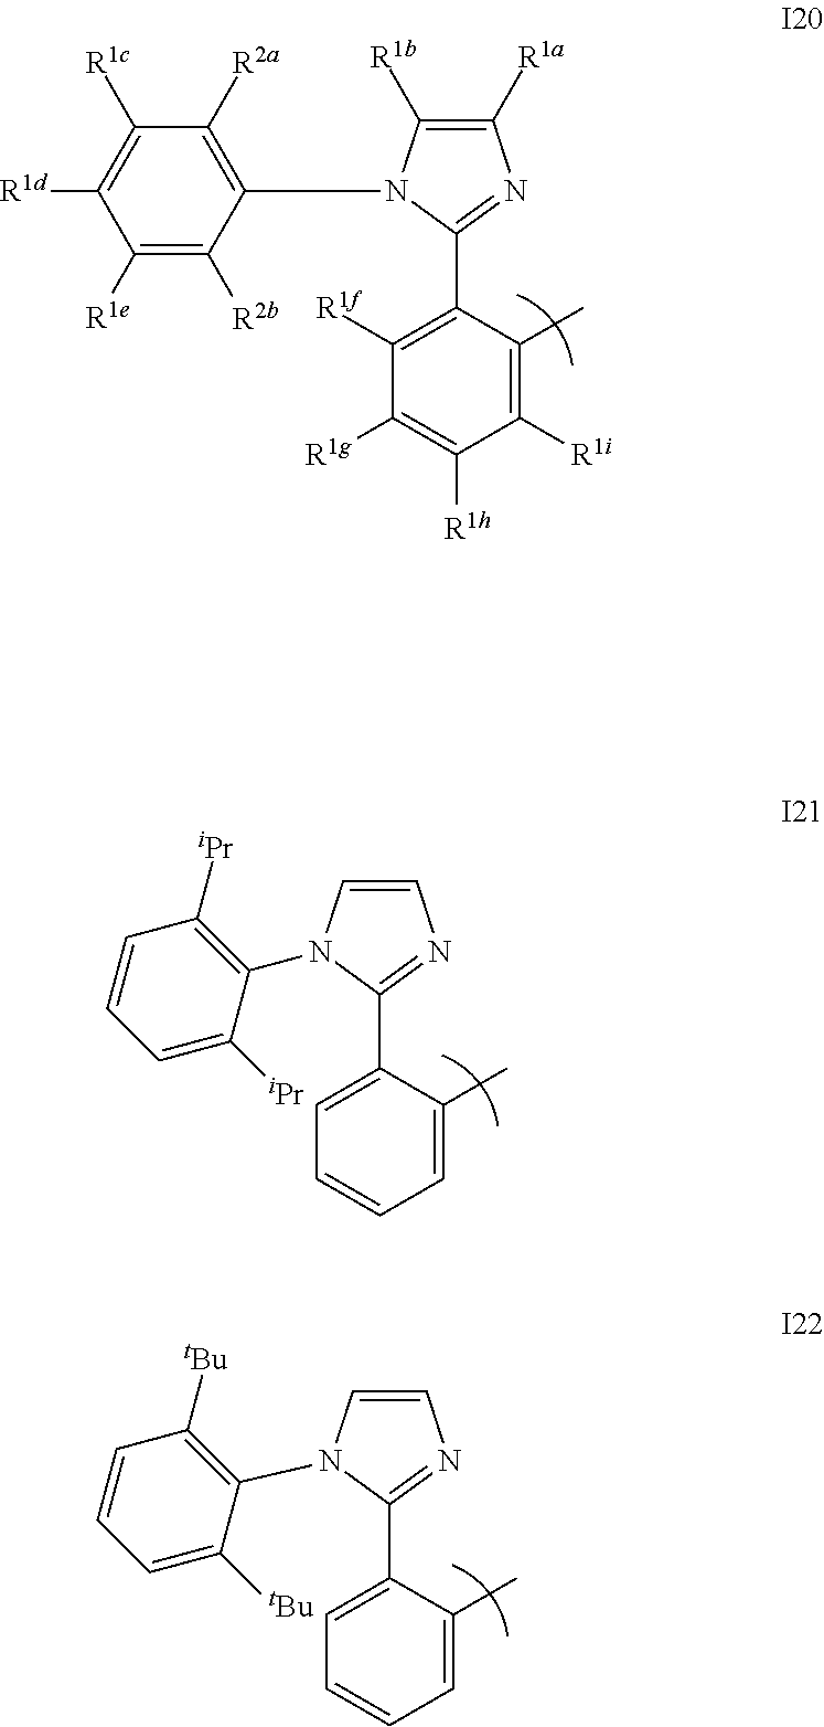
C1([R1e])=C([R2b])C(N2C([R1b])=C([R1a])N=C2C2=C([R1f])C([R1g])=C([R1h])C([R1i])=C2C)=C([R2a])C([R1c])=C1[R1d].C1=CN(C2=C([iPr])C=CC=C2[iPr])C(C2=CC=CC=C2C)=N1.C1=CN(C2=C([tBu])C=CC=C2[tBu])C(C2=CC=CC=C2C)=N1
